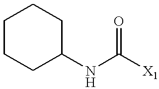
C1C(NC([X1])=O)CCCC1
